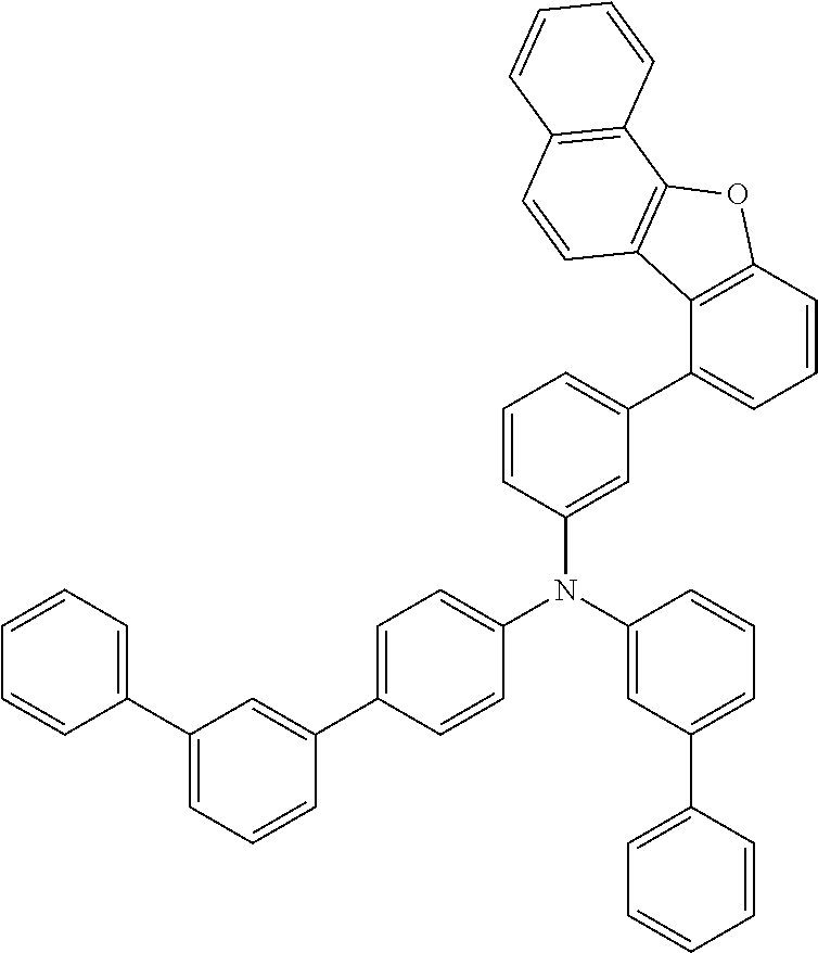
C1(C2=CC=C(N(C3=CC(C4=CC=CC5=C4C4=C(O5)C5=C(C=C4)C=CC=C5)=CC=C3)C3=CC(C4=CC=CC=C4)=CC=C3)C=C2)=CC(C2=CC=CC=C2)=CC=C1
